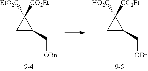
C1C(C[OBn])C1([EtO2C])[CO2Et].C1C(C[OBn])C1([HO2C])[CO2Et]
